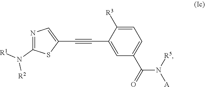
N1=C(N([R1])[R2])SC(C#CC2=CC(C(N([R5])[A])=O)=CC=C2[R3])=C1
